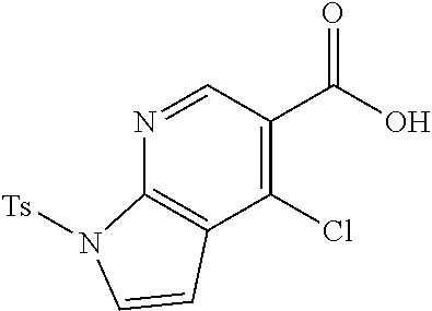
C1(Cl)=C(C(O)=O)C=NC2=C1C=CN2[Ts]
